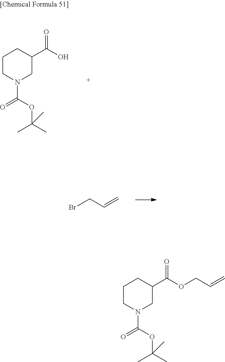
C1CN(C(=O)OC(C)(C)C)CC(C(O)=O)C1.BrCC=C.C1CN(C(=O)OC(C)(C)C)CC(C(OCC=C)=O)C1
